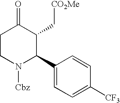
C1CN([Cbz])C(C2=CC=C([CF3])C=C2)C(C[CO2Me])C1=O
